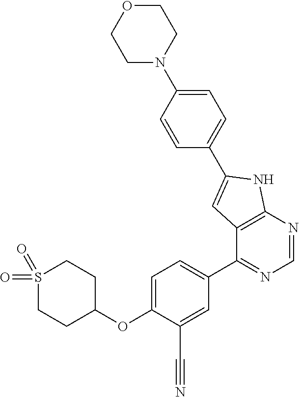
C1(OC2CCS(=O)(=O)CC2)=CC=C(C2=NC=NC3=C2C=C(C2=CC=C(N4CCOCC4)C=C2)N3)C=C1C#N
